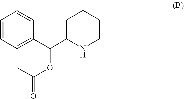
CC(=O)OC(C1=CC=CC=C1)C1CCCCN1
